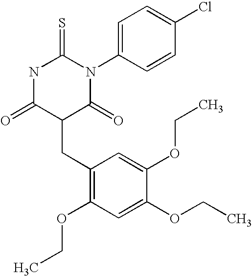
N1C(=O)C(CC2=C(OCC)C=C(OCC)C(OCC)=C2)C(=O)N(C2=CC=C(Cl)C=C2)C1=S
